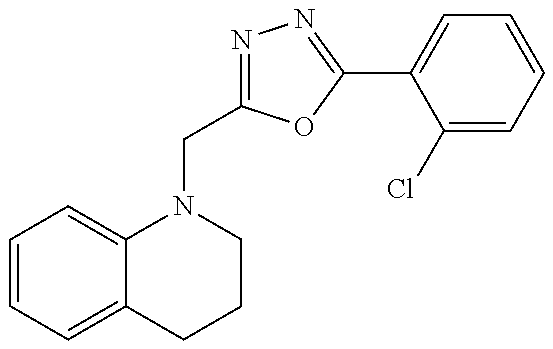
C1=CC=C2C(=C1)N(CC1=NN=C(C3=CC=CC=C3Cl)O1)CCC2
